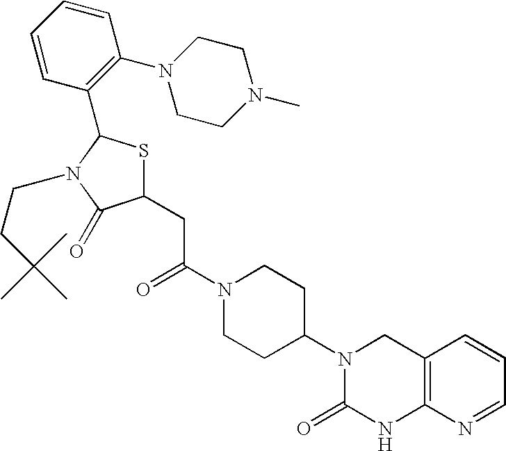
C1(CC(N2CCC(N3C(=O)NC4=C(C3)C=CC=N4)CC2)=O)SC(C2=C(N3CCN(C)CC3)C=CC=C2)N(CCC(C)(C)C)C1=O
